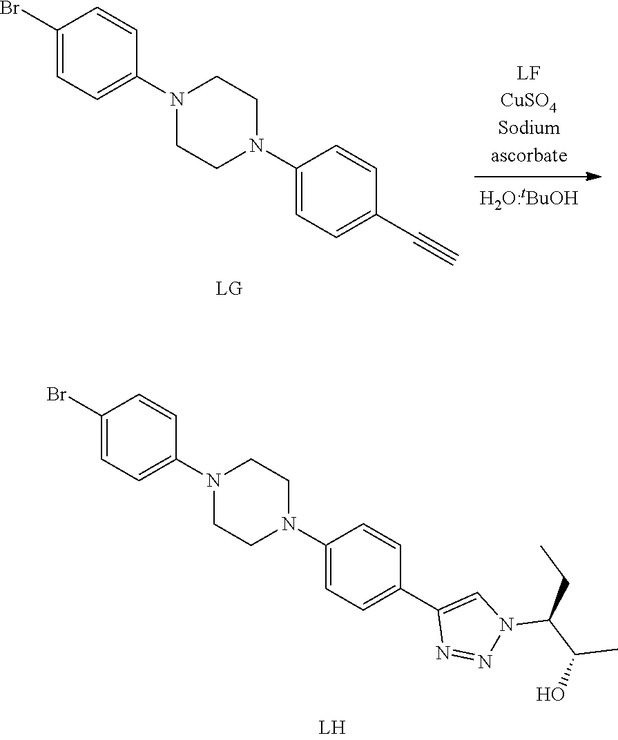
C1(Br)=CC=C(N2CCN(C3=CC=C(C4=CN(C(C(O)C)CC)N=N4)C=C3)CC2)C=C1.C1(Br)=CC=C(N2CCN(C3=CC=C(C#C)C=C3)CC2)C=C1.[LG]
